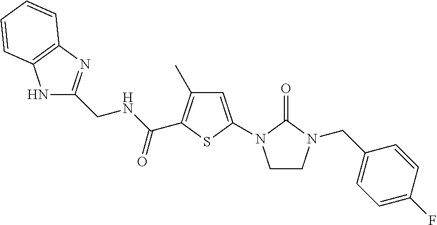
N1C2=C(N=C1CNC(C1=C(C)C=C(N3CCN(CC4=CC=C(F)C=C4)C3=O)S1)=O)C=CC=C2
